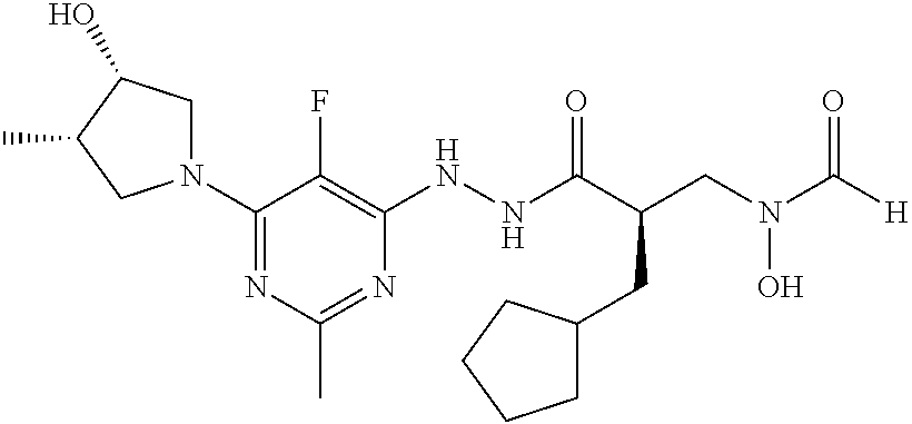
C1(N2CC(O)C(C)C2)=NC(C)=NC(NNC(C(CN(C([H])=O)O)CC2CCCC2)=O)=C1F
